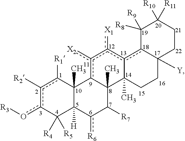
[R3]oc1c([R2])c([R1])C2(C)C([H])(C1([R4])[R5])c([R6])C([R7])C1(C)c2c([X2])c([X1])c2c3C([Y])(CCC12C)CCC([R11])([R10])C3([R8])[R9]
